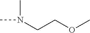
N(C)(CCOC)C
